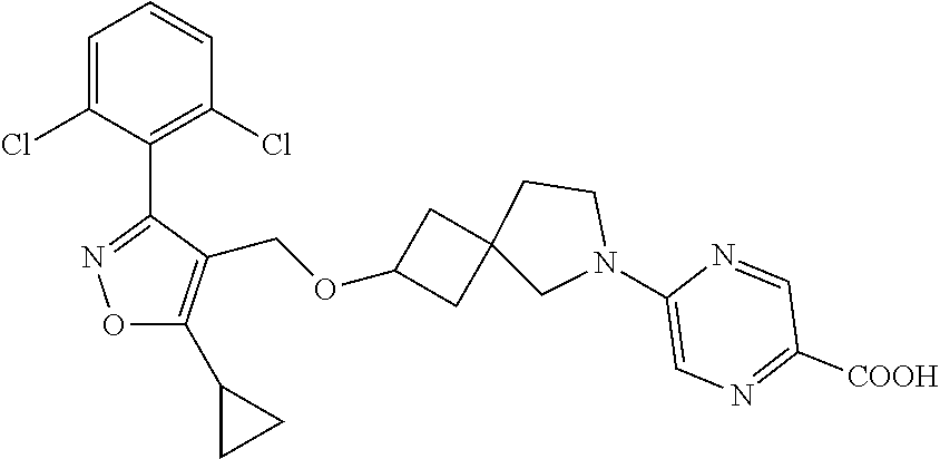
C1=C(Cl)C(C2=NOC(C3CC3)=C2COC2CC3(C2)CN(C2=CN=C([COOH])C=N2)CC3)=C(Cl)C=C1
